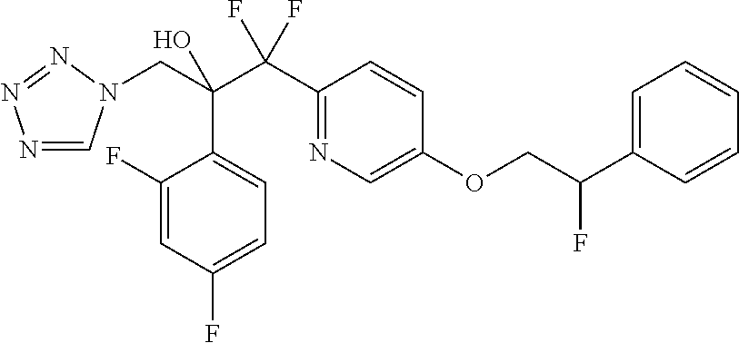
N1=CN(CC(C(C2=NC=C(OCC(C3=CC=CC=C3)F)C=C2)(F)F)(O)C2=CC=C(F)C=C2F)N=N1
